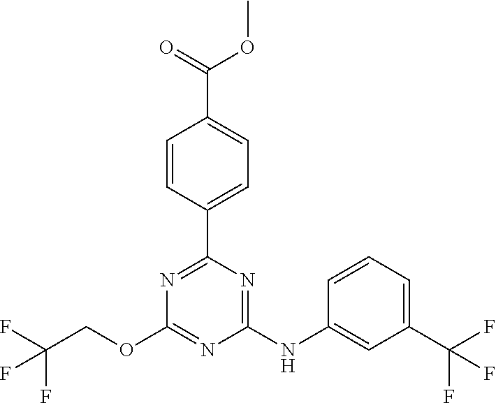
C(COC1=NC(NC2=CC(C(F)(F)F)=CC=C2)=NC(C2=CC=C(C(OC)=O)C=C2)=N1)(F)(F)F
